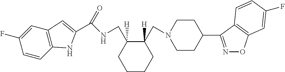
C1=C(F)C=CC2=C1C=C(C(NCC1([H])CCCCC1(CN1CCC(C3=NOC4=C3C=CC(F)=C4)CC1)[H])=O)N2
